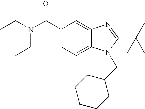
C1(C(N(CC)CC)=O)=CC=C2C(=C1)N=C(C(C)(C)C)N2CC1CCCCC1
